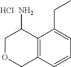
C1OCC2=C(C1N)C(CC)=CC=C2.Cl
